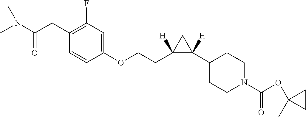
C1(CC(N(C)C)=O)=C(F)C=C(OCCC2([H])C(C3CCN(C(=O)OC4(C)CC4)CC3)([H])C2)C=C1
